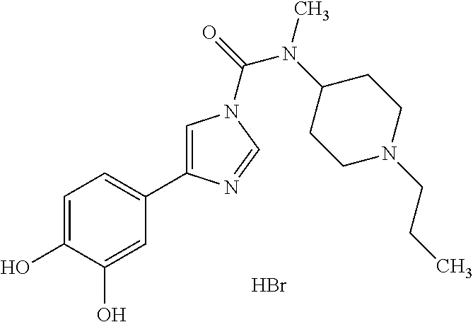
C1=C(O)C(O)=CC(C2=CN(C(=O)N(C3CCN(CCC)CC3)C)C=N2)=C1.Br
